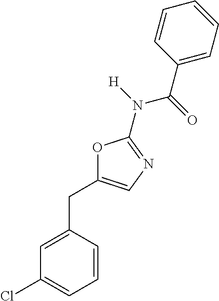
C1=CC(CC2=CN=C(N(C(C3=CC=CC=C3)=O)[H])O2)=CC(Cl)=C1
